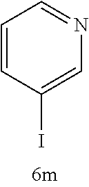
C1=CC(I)=CN=C1
